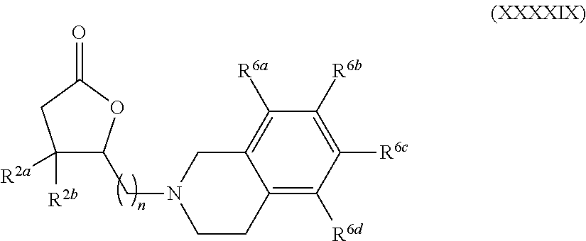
C1([R2a])([R2b])C(CN2CC3=C([R6a])C([R6b])=C([R6c])C([R6d])=C3CC2)OC(=O)C1
